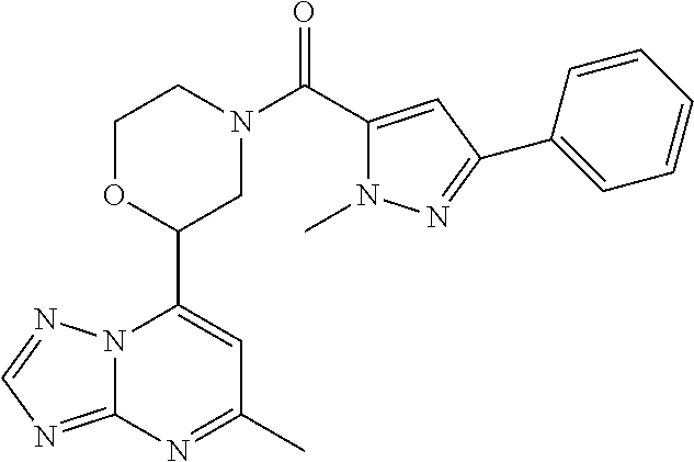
N12C(=NC=N1)N=C(C)C=C2C1CN(C(=O)C2=CC(C3=CC=CC=C3)=NN2C)CCO1
